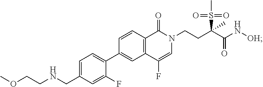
C1(C2=CC=C(CNCCOC)C=C2F)=CC2=C(C=C1)C(=O)N(CCC(C(=O)N[OH])(S(=O)(=O)C)C)C=C2F
